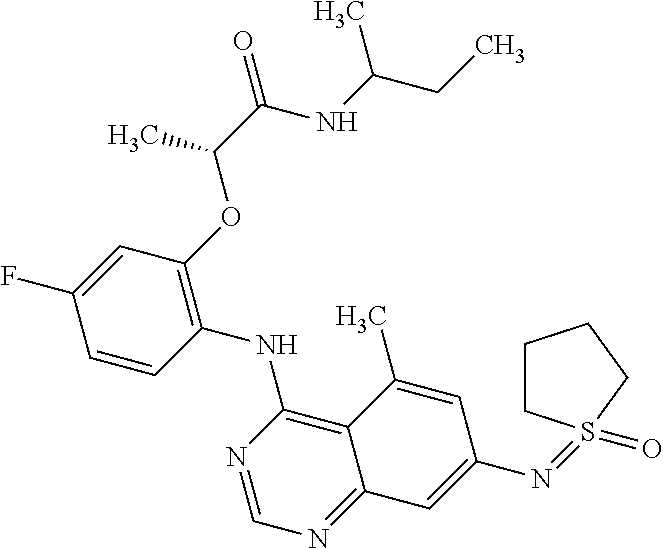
C1=CC(NC2=C3C(=NC=N2)C=C(N=S2(=O)CCCC2)C=C3C)=C(OC(C(=O)NC(CC)C)C)C=C1F
